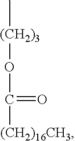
C[(CH2)3]OC(=O)[(CH2)16CH3]
